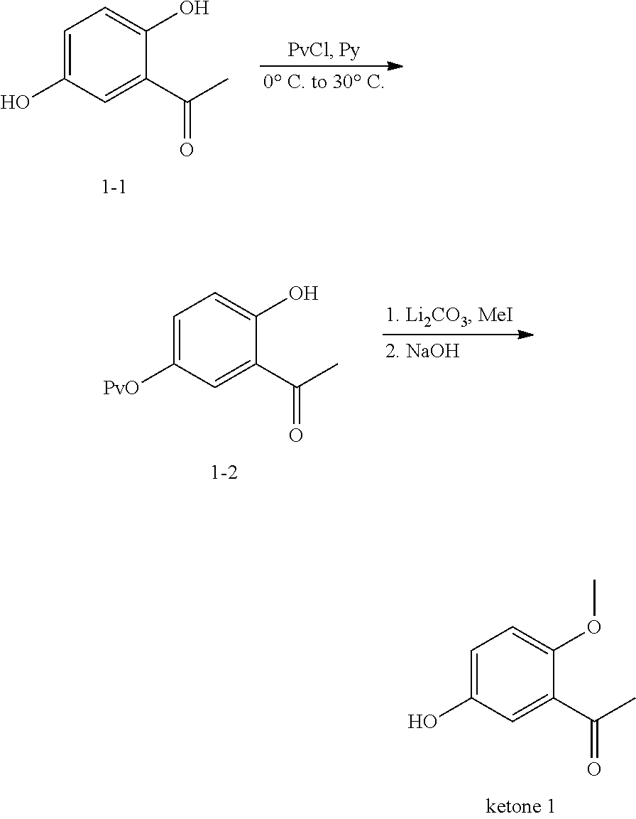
C1=C(O)C=C(C(=O)C)C(OC)=C1.C1=C(O)C=C(C(=O)C)C(O)=C1.C1=C([PvO])C=C(C(=O)C)C(O)=C1
